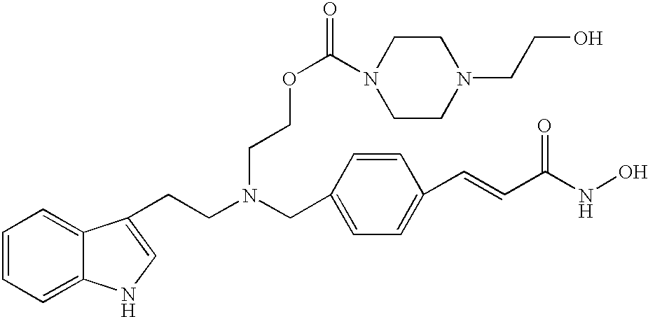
C1=CC=C2C(=C1)C(CCN(CCOC(N1CCN(CCO)CC1)=O)CC1=CC=C(C=CC(=O)NO)C=C1)=CN2
